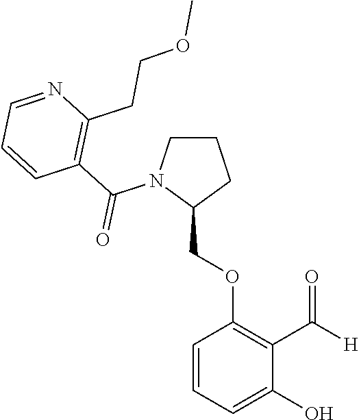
C(OC1=C(C([H])=O)C(O)=CC=C1)C1N(C(C2=C(CCOC)N=CC=C2)=O)CCC1
